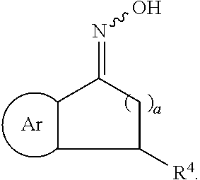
C1CC(=NO)CC1[R4].[Ar]
